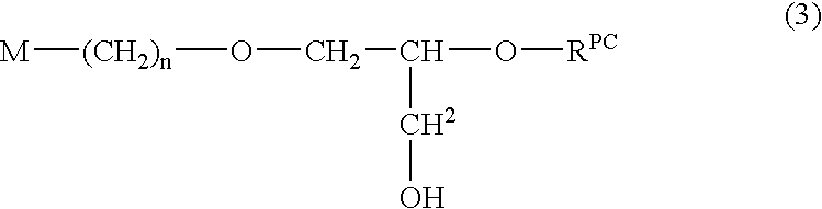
[M][(CH2)n]OCC(O[RPC])CO
